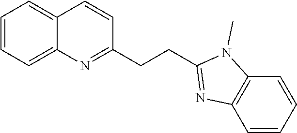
C1=CC=CC2=C1N=C(CCC1=NC3=CC=CC=C3C=C1)N2C
